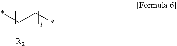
*C(C*)[R2]
